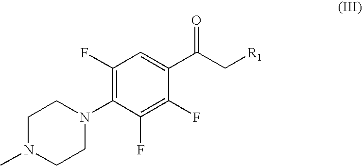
C1(F)=C(N2CCN(C)CC2)C(F)=C(F)C(C(C[R1])=O)=C1
